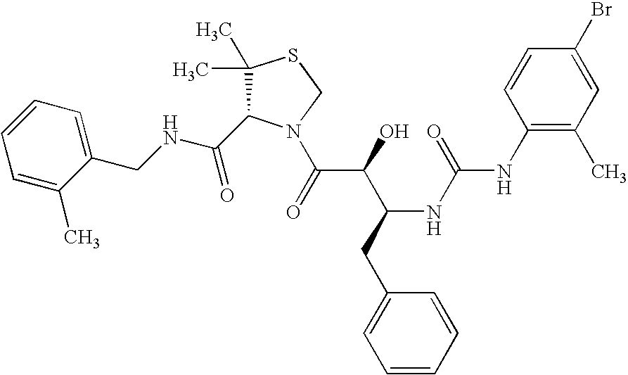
C(NCC1=CC=CC=C1C)(=O)C1C(C)(C)SCN1C(C(C(CC1=CC=CC=C1)NC(=O)NC1=C(C)C=C(Br)C=C1)O)=O
